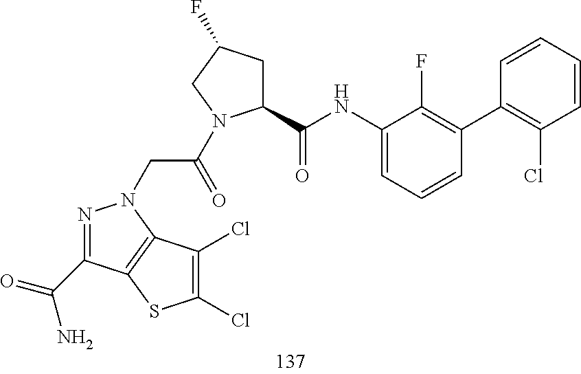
C1(C(NC2=CC=CC(C3=C(Cl)C=CC=C3)=C2F)=O)CC(F)CN1C(CN1N=C(C(N)=O)C2=C1C(Cl)=C(Cl)S2)=O
